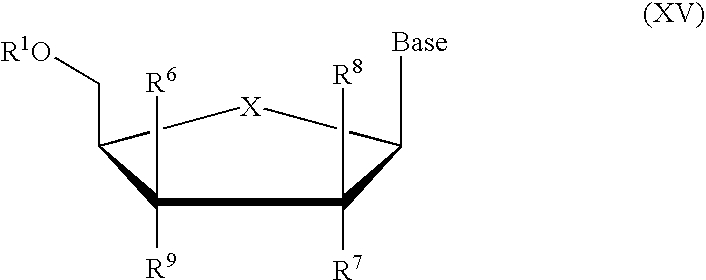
C1([R9])([R6])C(C[R1O])[X]C([Base])C1([R7])[R8]
